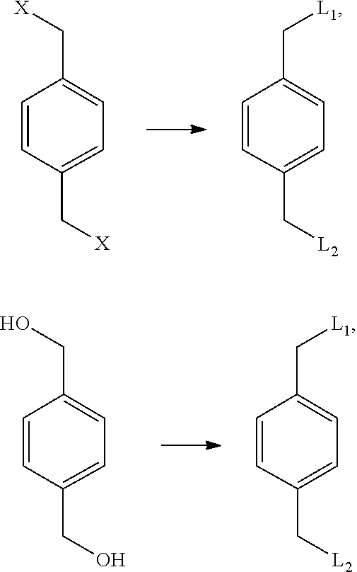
C1=CC(C[L1])=CC=C1C[L2].C1=C(C[X])C=CC(C[X])=C1.C1=CC(C[L1])=CC=C1C[L2].C1=C(CO)C=CC(CO)=C1
